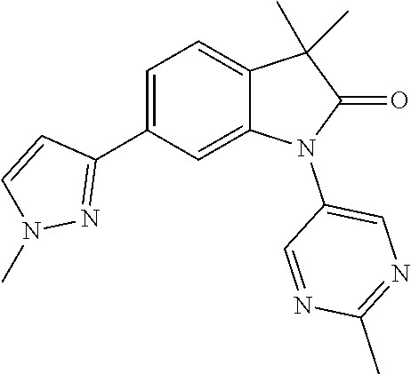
N1(C)N=C(C2=CC=C3C(=C2)N(C2=CN=C(C)N=C2)C(=O)C3(C)C)C=C1
